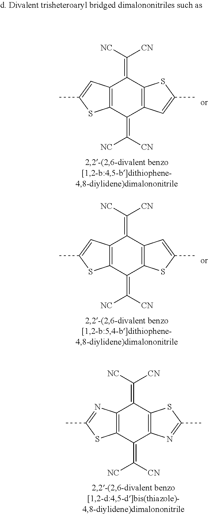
C1(=C([NC])[CN])C2=C(C(=C([CN])[NC])C3=C1SC(C)=C3)SC(C)=C2.C1(=C([NC])[CN])C2=C(C(=C([CN])[NC])C3=C1C=C(C)S3)SC(C)=C2.C1(=C([NC])[CN])C2=C(C(=C([CN])[NC])C3=C1SC(C)=N3)SC(C)=N2
